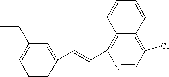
C1=C(CC)C=C(C=CC2=C3C(=C(Cl)C=N2)C=CC=C3)C=C1
